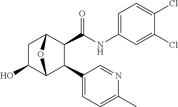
C1C(O)C2C(C3=CC=C(C)N=C3)C(C(NC3=CC=C(Cl)C(Cl)=C3)=O)C1O2
